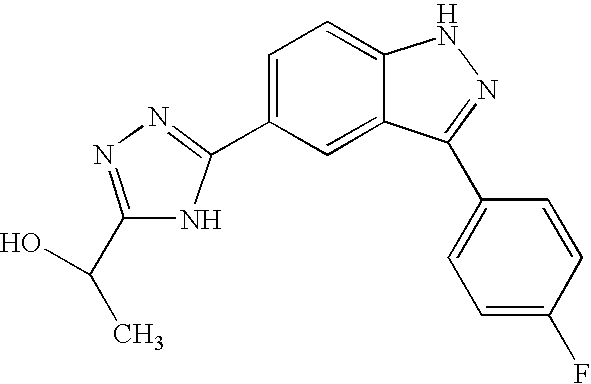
C1=C(C2=NN=C(C(O)C)N2)C=C2C(=C1)NN=C2C1=CC=C(F)C=C1
